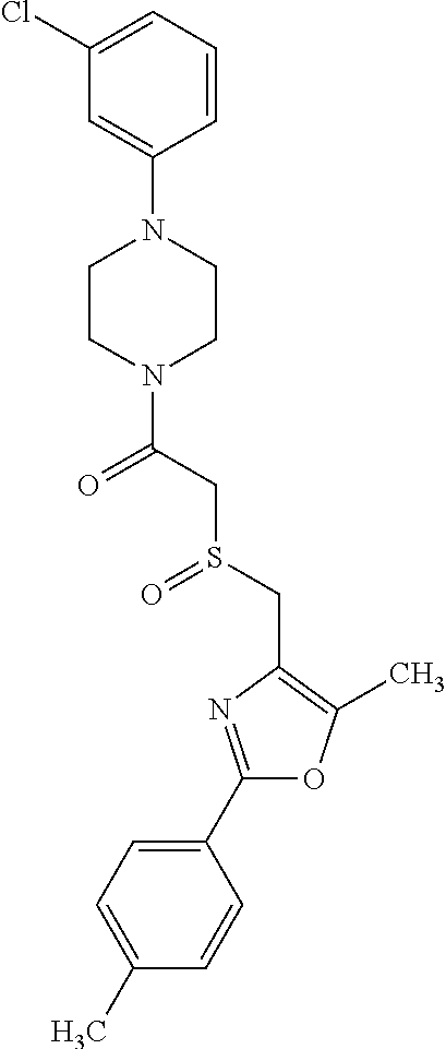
C1(C2=NC(CS(=O)CC(=O)N3CCN(C4=CC(Cl)=CC=C4)CC3)=C(C)O2)=CC=C(C)C=C1
